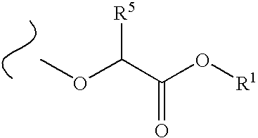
COC(C(O[R1])=O)[R5]
